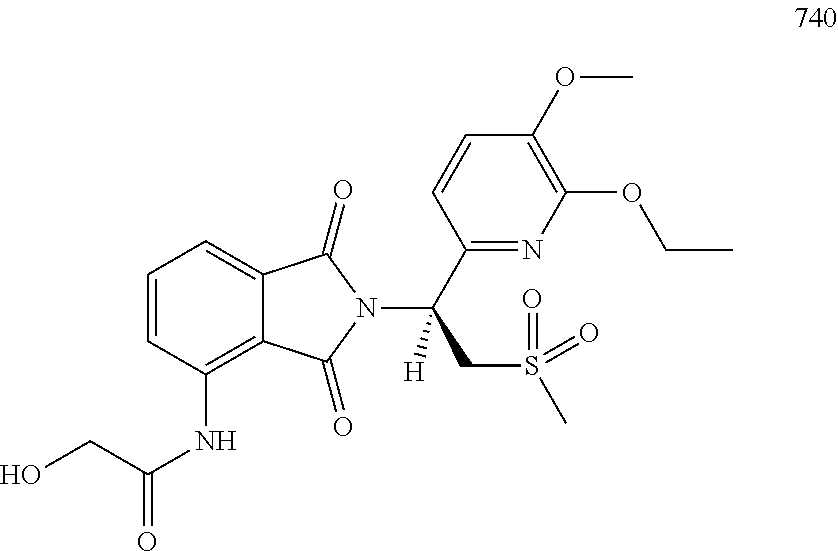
C1=CC(NC(CO)=O)=C2C(=C1)C(=O)N(C(C1=NC(OCC)=C(OC)C=C1)(CS(C)(=O)=O)[H])C2=O
